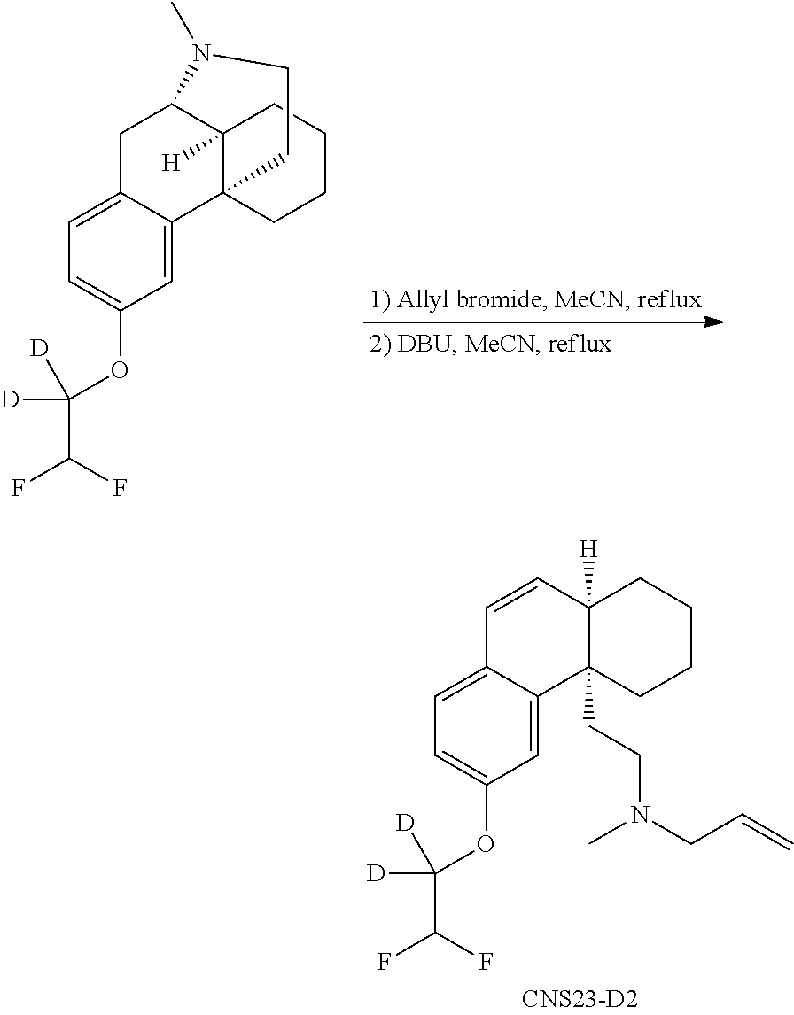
C1=C2C(=CC=C1OC(C(F)F)([D])[D])CC1C3([H])C2(CCCC3)CCN1C.C1=C2C(=CC=C1OC(C(F)F)([D])[D])C=CC1([H])C2(CCN(CC=C)C)CCCC1
